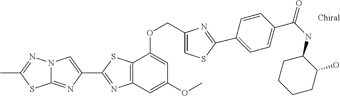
C12=NC(C3=NC4=C(S3)C(OCC3=CSC(C5=CC=C(C(NC6CCCCC6O)=O)C=C5)=N3)=CC(OC)=C4)=CN1N=C(C)S2
